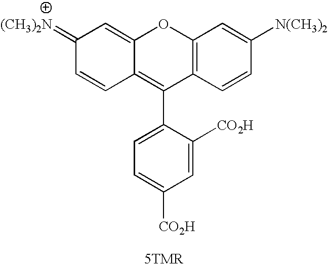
C12=C(C=CC([N(CH3)2])=C1)C(C1=CC=C([CO2H])C=C1[CO2H])=C1C(=CC(=[(CH3)2N])C=C1)O2
